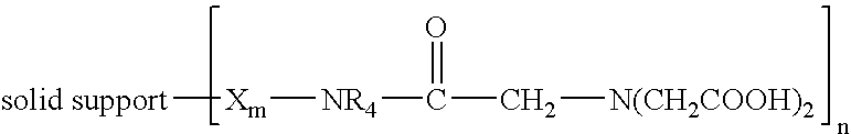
[Xm]([NR4]C(C[N(CH2COOH)2])=O)[solid support]
